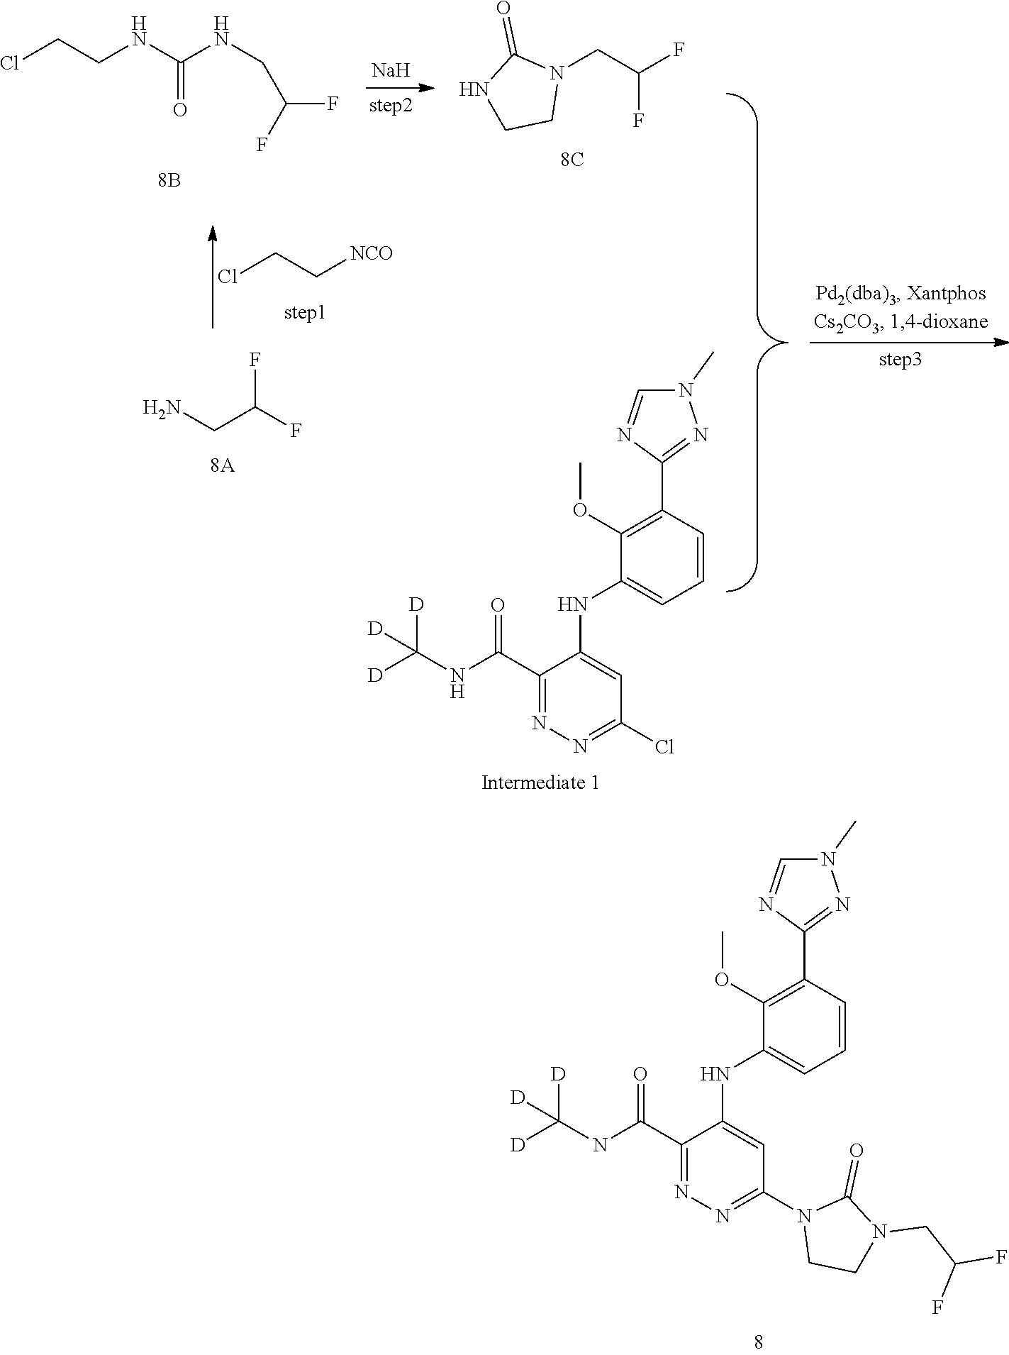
N1(C)C=NC(C2=C(OC)C(NC3=CC(N4CCN(CC(F)F)C4=O)=NN=C3C(NC([D])([D])[D])=O)=CC=C2)=N1.ClCC[NCO].ClCCNC(NCC(F)F)=O.[Na].FC(CN)F.N1(CC(F)F)C(=O)NCC1.N1(C)C=NC(C2=C(OC)C(NC3=CC(Cl)=NN=C3C(NC([D])([D])[D])=O)=CC=C2)=N1
